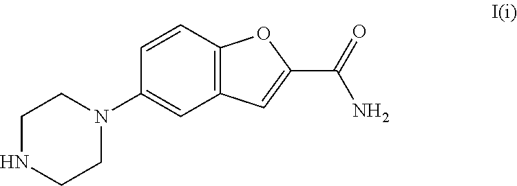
N1CCN(C2=CC3=C(C=C2)OC(C(=O)N)=C3)CC1
